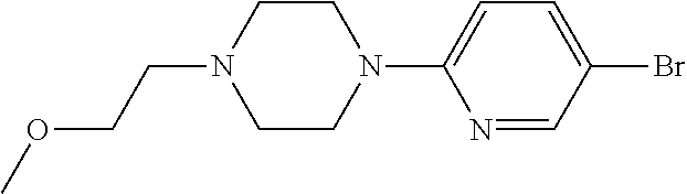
C1CN(C2=CC=C(Br)C=N2)CCN1CCOC
